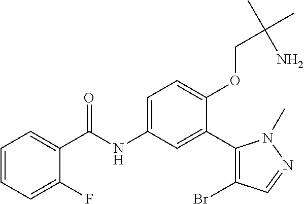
C1(C(=O)NC2=CC=C(OCC(C)(C)N)C(C3=C(Br)C=NN3C)=C2)=CC=CC=C1F
